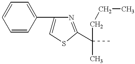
C1=CC(C2=CSC(C(C)(CCC)C)=N2)=CC=C1
